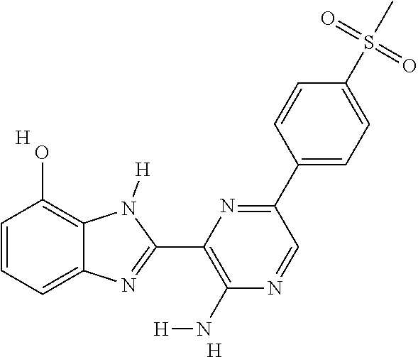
C1=CC=C2C(=C1O)N([H])C(C1=C(N[H])N=CC(C3=CC=C(S(=O)(=O)C)C=C3)=N1)=N2.[H].[H]
